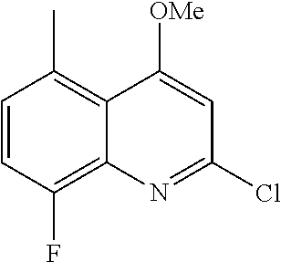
C1=CC(F)=C2C(=C1C)C([OMe])=CC(Cl)=N2
